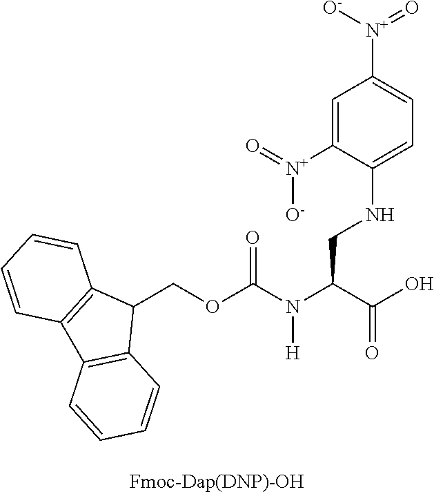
C1(COC(N(C(C(O)=O)CNC2=CC=C([N+]([O-])=O)C=C2[N+](=O)[O-])[H])=O)C2=C(C3=C1C=CC=C3)C=CC=C2
